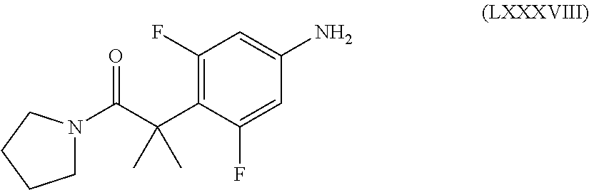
C1N(C(C(C2=C(F)C=C(N)C=C2F)(C)C)=O)CCC1
